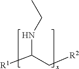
C(C[R2])(NCC)[R1]
